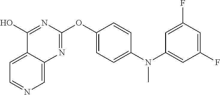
C1=C2C(=CN=C1)N=C(OC1=CC=C(N(C3=CC(F)=CC(F)=C3)C)C=C1)N=C2O
